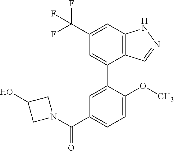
C1=C(C(F)(F)F)C=C(C2=CC(C(N3CC(O)C3)=O)=CC=C2OC)C2=C1NN=C2
